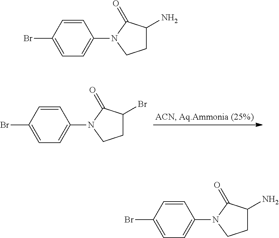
C1=CC(Br)=CC=C1N1CCC(N)C1=O.C1=CC(Br)=CC=C1N1CCC(Br)C1=O.C1=CC(Br)=CC=C1N1CCC(N)C1=O
